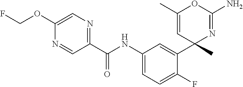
C1=C(OCF)N=CC(C(NC2=CC=C(F)C(C3(C)N=C(N)OC(C)=C3)=C2)=O)=N1
